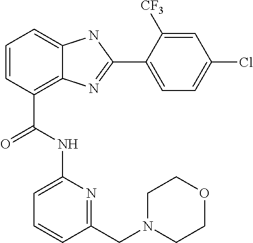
C1=CC(C(NC2=CC=CC(CN3CCOCC3)=N2)=O)=C2C(=C1)NC(C1=CC=C(Cl)C=C1[CF3])=N2
